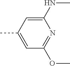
C1(NC)=CC(C)=CC(OC)=N1
